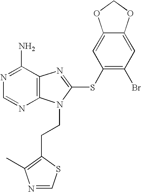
N1=C(N)C2=C(N=C1)N(CCC1=C(C)N=CS1)C(SC1=C(Br)C=C3C(=C1)OCO3)=N2
